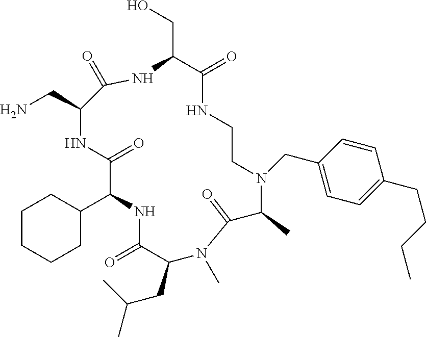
C1CCCC(C2NC(=O)C(CC(C)C)N(C)C(=O)C(C)N(CC3=CC=C(CCCC)C=C3)CCNC(=O)C(CO)NC(=O)C(CN)NC2=O)C1
